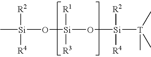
[Si](O[Si](O[Si]([T](C)(C)C)([R2])[R4])([R1])[R3])(C)([R2])[R4]
